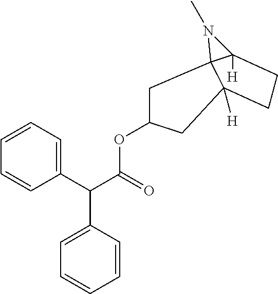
C1=CC=C(C(C(OC2CC34C([H])(C2)CCC3([H])N4C)=O)C2=CC=CC=C2)C=C1
